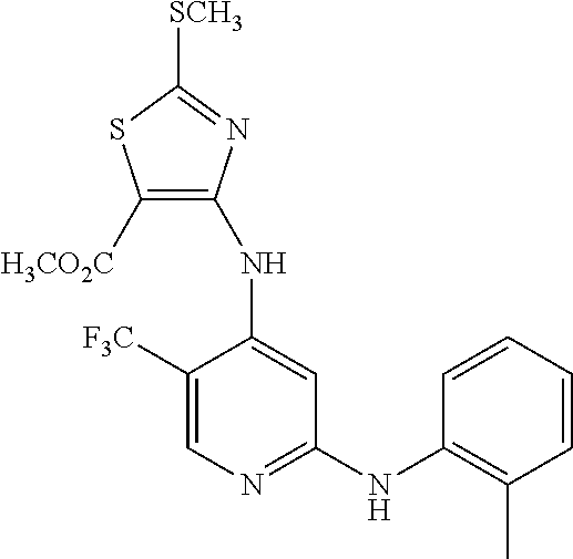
C1([F3C])=CN=C(NC2=C(C)C=CC=C2)C=C1NC1=C([H3CO2C])SC([SCH3])=N1
